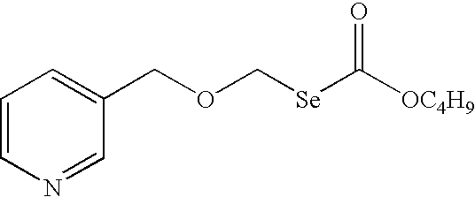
C1=CN=CC(COC[Se]C([OC4H9])=O)=C1
